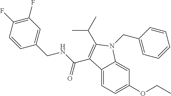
C1(F)=C(F)C=CC(CNC(=O)C2=C(C(C)C)N(CC3=CC=CC=C3)C3=CC(OCC)=CC=C32)=C1
